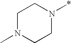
C1N(C)CCN(*)C1
